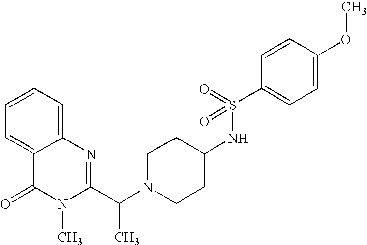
C1=C2C(=CC=C1)N=C(C(N1CCC(NS(C3=CC=C(OC)C=C3)(=O)=O)CC1)C)N(C)C2=O
